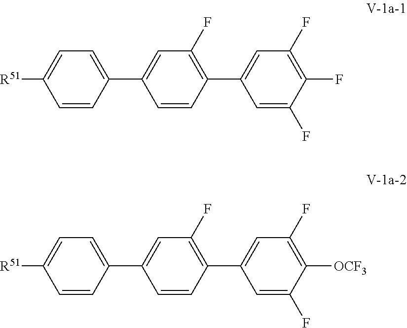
C1=CC(C2=CC(F)=C(F)C(F)=C2)=C(F)C=C1C1=CC=C([R51])C=C1.C1=CC(C2=CC(F)=C([OCF3])C(F)=C2)=C(F)C=C1C1=CC=C([R51])C=C1
